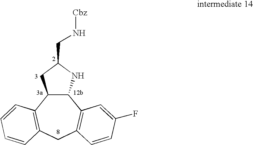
C12C(C3=C(CC4=C1C=C(F)C=C4)C=CC=C3)CC(CN[Cbz])N2
